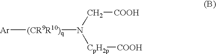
[Ar][(CR9R10)q]N(C[COOH])[CpH2p][COOH]
